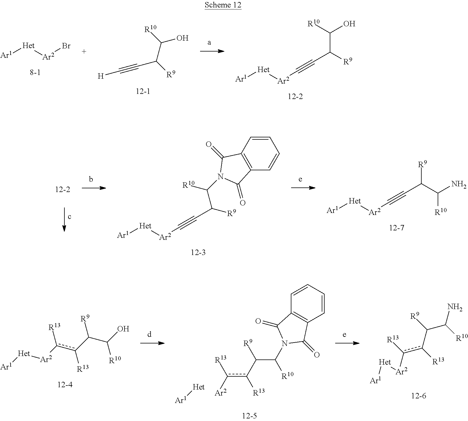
[Ar1][Het][Ar2]Br.C(#CC([R9])C(O)[R10])[Ar2][Het][Ar1].[H]C#CC([R9])C(O)[R10].C(#CC(C(N)[R10])[R9])[Ar2][Het][Ar1].C([Ar2][Het][Ar1])#CC([R9])C([R10])N1C(=O)C2=C(C=CC=C2)C1=O.[Ar1][Het].[Ar2]c(c([R13])C([R9])C([R10])N1C(=O)C2=C(C=CC=C2)C1=O)[R13].[Ar1][Het][Ar2]c(c([R13])C([R9])C(O)[R10])[R13].[Ar1][Het][Ar2]c(c([R13])C([R9])C([R10])N)[R13]
